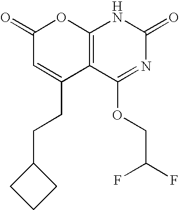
C12=C(C(OCC(F)F)=NC(=O)N1)C(CCC1CCC1)=CC(=O)O2
